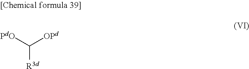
[OPd]C([R3d])[PdO]
